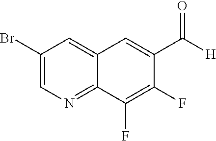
C1(Br)=CN=C2C(=C1)C=C(C([H])=O)C(F)=C2F
